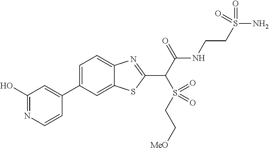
C1=C(C2=CC(O)=NC=C2)C=C2C(=C1)N=C(C(C(NCCS(N)(=O)=O)=O)S(CC[MeO])(=O)=O)S2
